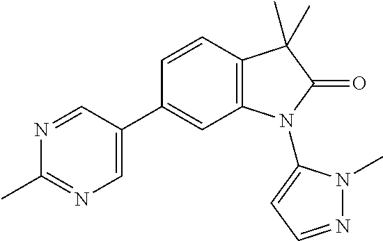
C12=C(C=CC(C3=CN=C(C)N=C3)=C1)C(C)(C)C(=O)N2C1=CC=NN1C
